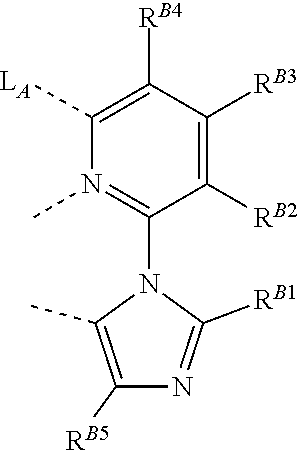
[RB5]C1=C(C)N(C2=N(C)C([LA])=C([RB4])C([RB3])=C2[RB2])C([RB1])=N1
